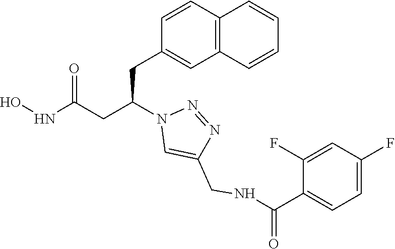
C1(CC(CC(NO)=O)N2C=C(CNC(C3=CC=C(F)C=C3F)=O)N=N2)=CC2=C(C=C1)C=CC=C2
